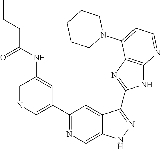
C1=NC=C(C2=NC=C3C(=C2)C(C2=NC4=C(N2)N=CC=C4N2CCCCC2)=NN3)C=C1NC(=O)CCC
